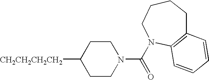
[CH2CH2CH2CH2]C1CCN(C(N2C3=C(CCCC2)C=CC=C3)=O)CC1
